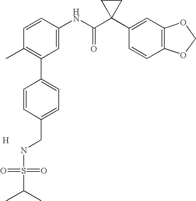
C1=CC(NC(C2(C3=CC4=C(C=C3)OCO4)CC2)=O)=CC(C2=CC=C(CNS(=O)(=O)C(C)C)C=C2)=C1C.[H]
